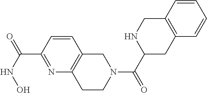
C1=CC(C(NO)=O)=NC2=C1CN(C(C1CC3=C(CN1)C=CC=C3)=O)CC2
